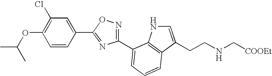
C1=CC(C2=NC(C3=CC=CC4=C3NC=C4CCNC[COOEt])=NO2)=CC(Cl)=C1OC(C)C
